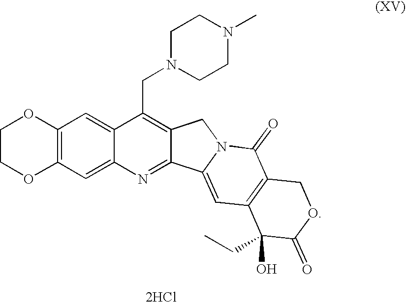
O1C2=C(C=C3C(=C2)C(CN2CCN(C)CC2)=C2C(=N3)C3=CC4=C(C(=O)N3C2)COC(=O)C4(O)CC)OCC1.[2HCl]
